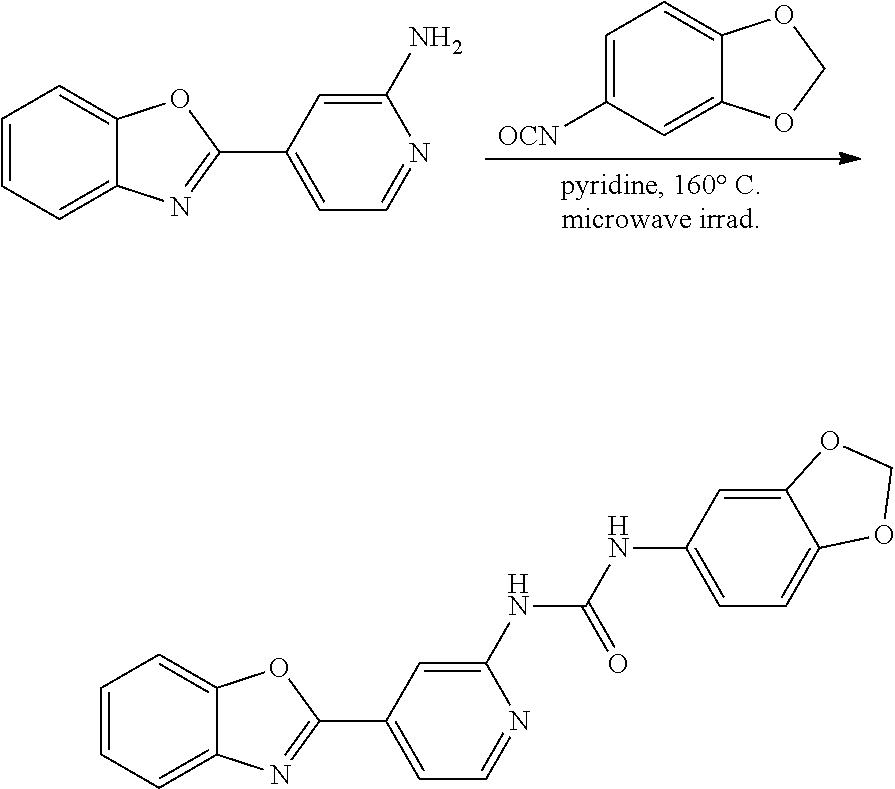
C1=CC=C2C(=C1)OC(C1=CC=NC(N)=C1)=N2.C1=C([OCN])C=C2C(=C1)OCO2.C1=CC=C2C(=C1)OC(C1=CC=NC(NC(NC3=CC=C4C(=C3)OCO4)=O)=C1)=N2
